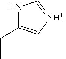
N1C(CC)=C[NH+]=C1
